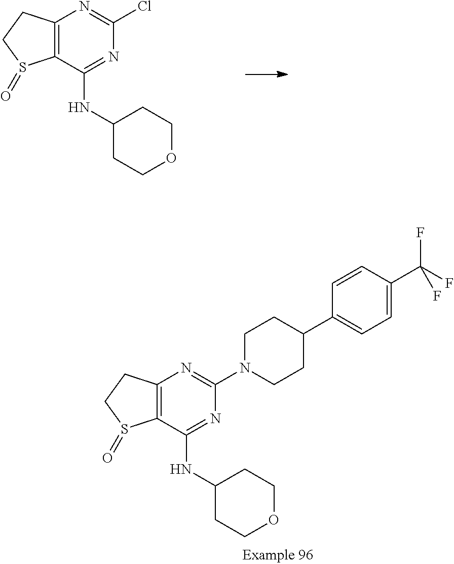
C12=C(C(NC3CCOCC3)=NC(Cl)=N1)S(=O)CC2.C12=C(C(NC3CCOCC3)=NC(N3CCC(C4=CC=C(C(F)(F)F)C=C4)CC3)=N1)S(=O)CC2
